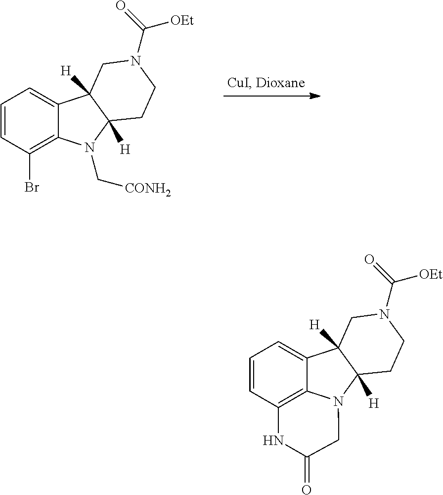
C1=CC2=C3C(=C1)C1([H])C([H])(N3CC(=O)N2)CCN(C(=O)[OEt])C1.C1=CC(Br)=C2C(=C1)C1([H])C([H])(N2C[CONH2])CCN(C(=O)[OEt])C1
